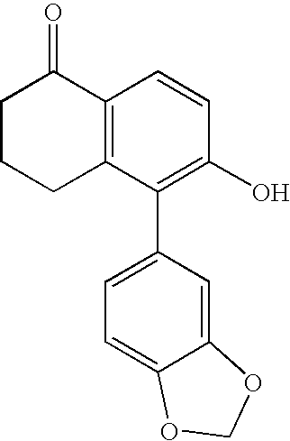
C1C2=C(C(=O)CC1)C=CC(O)=C2C1=CC=C2C(=C1)OCO2
